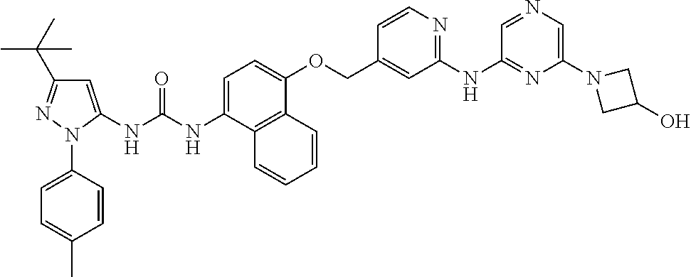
N(C1=CC=C(OCC2=CC(NC3=NC(N4CC(O)C4)=CN=C3)=NC=C2)C2=C1C=CC=C2)C(=O)NC1=CC(C(C)(C)C)=NN1C1=CC=C(C)C=C1
